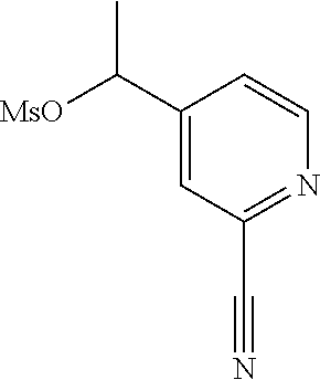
C1(C([MsO])C)=CC(C#N)=NC=C1
